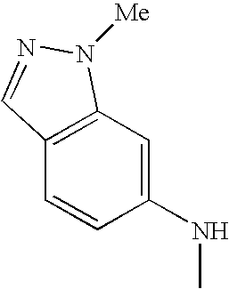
C12=C(C=C(NC)C=C1)N([Me])N=C2
